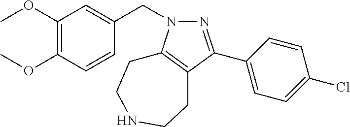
N1(CC2=CC(OC)=C(OC)C=C2)N=C(C2=CC=C(Cl)C=C2)C2=C1CCNCC2
